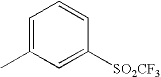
C1=C(C)C=C([SO2CF3])C=C1
